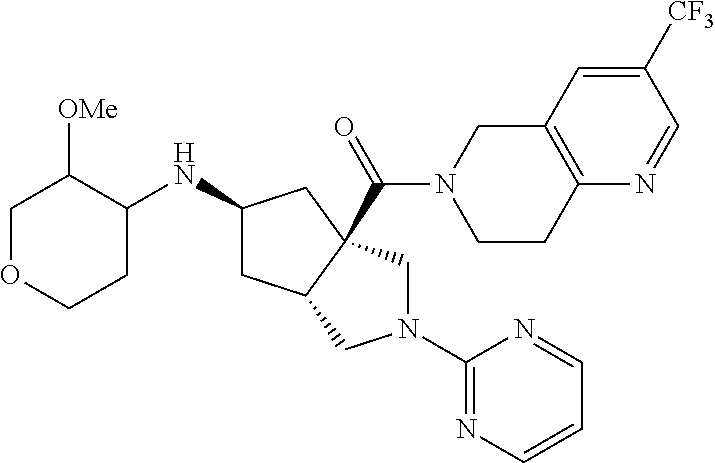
C1([CF3])=CC2=C(N=C1)CCN(C(=O)C13C(CC(NC4C([OMe])COCC4)C1)CN(C1=NC=CC=N1)C3)C2
